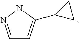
C1=NNC(C2CC2)=C1
